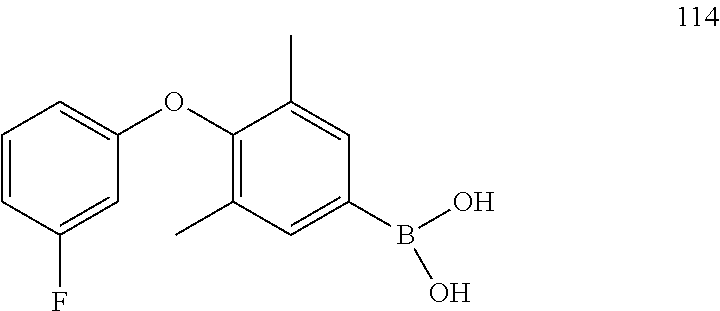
C1(OC2=C(C)C=C(B(O)O)C=C2C)=CC=CC(F)=C1
